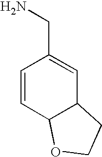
C1=CC2C(C=C1CN)CCO2
